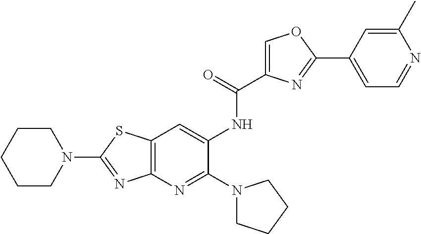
N1(C2=NC3=C(S2)C=C(NC(=O)C2=COC(C4=CC=NC(C)=C4)=N2)C(N2CCCC2)=N3)CCCCC1
